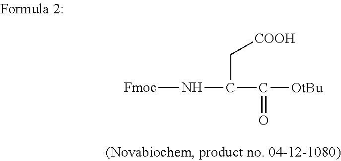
[Fmoc]NC(C([OtBu])=O)C[COOH]
